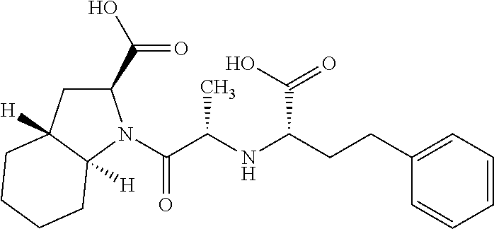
C1(C(O)=O)CC2([H])C([H])(N1C(C(NC(CCC1=CC=CC=C1)C(O)=O)C)=O)CCCC2
